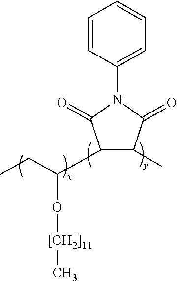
C1(N2C(=O)C(C(CC)O[[CH2]11]C)C(C)C2=O)=CC=CC=C1
